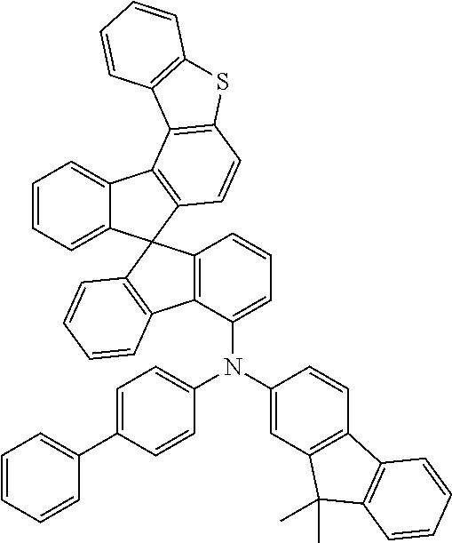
C1=CC=C2C(=C1)C1=C(C=CC3=C1C1=C(S3)C=CC=C1)C21C2=C(C(N(C3=CC=C(C4=CC=CC=C4)C=C3)C3=CC4=C(C=C3)C3=C(C4(C)C)C=CC=C3)=CC=C2)C2=C1C=CC=C2
